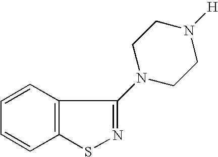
C1=CC2=C(C=C1)SN=C2N1CCN([H])CC1
